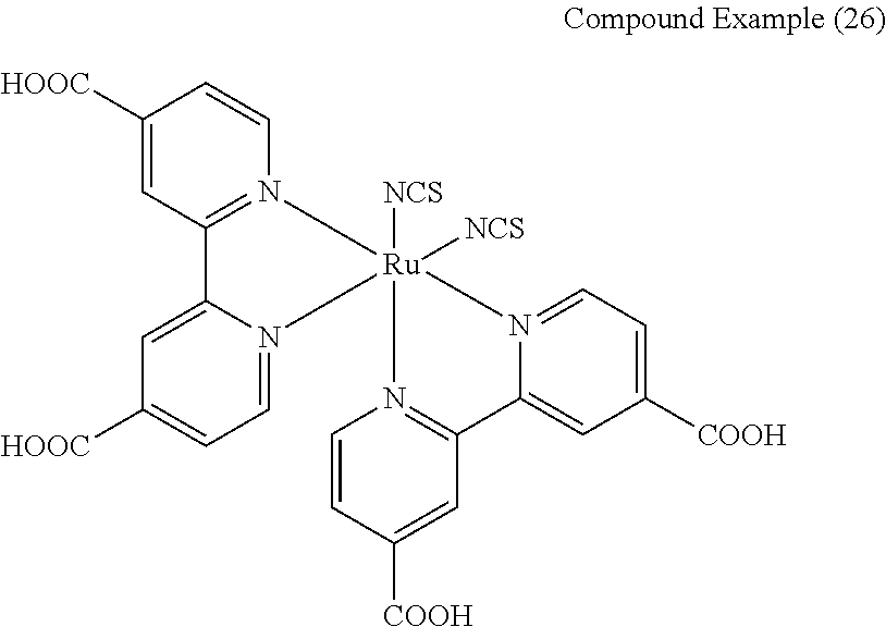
C1([HOOC])=CC2=N(C=C1)[Ru]1([NCS])([NCS])(N3=CC=C([HOOC])C=C23)N2=C(C=C([COOH])C=C2)C2=CC([COOH])=CC=N12
